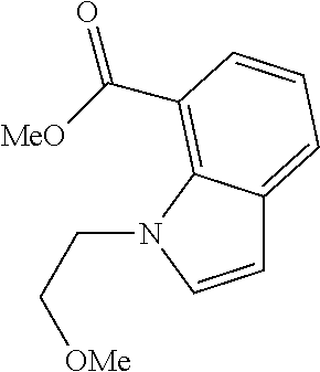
C(C1=C2C(=CC=C1)C=CN2CC[OMe])([MeO])=O
